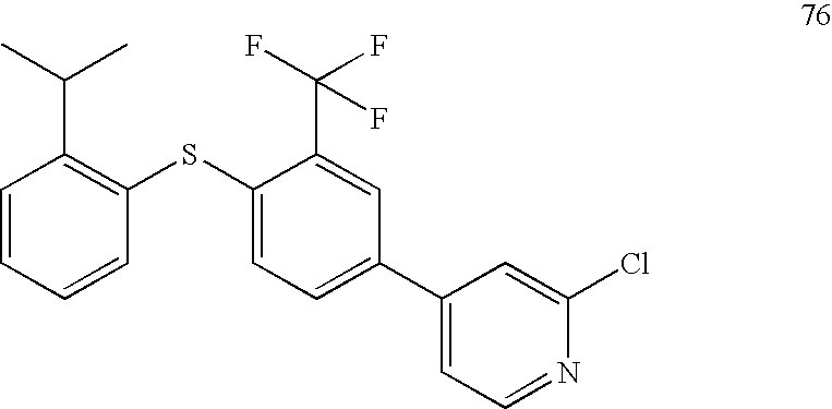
C1=CC=CC(SC2=CC=C(C3=CC=NC(Cl)=C3)C=C2C(F)(F)F)=C1C(C)C
